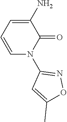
C1(N)=CC=CN(C2=NOC(C)=C2)C1=O
